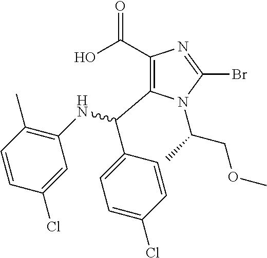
C1(C(O)=O)=C(C(NC2=C(C)C=CC(Cl)=C2)C2=CC=C(Cl)C=C2)N(C(C)COC)C(Br)=N1
